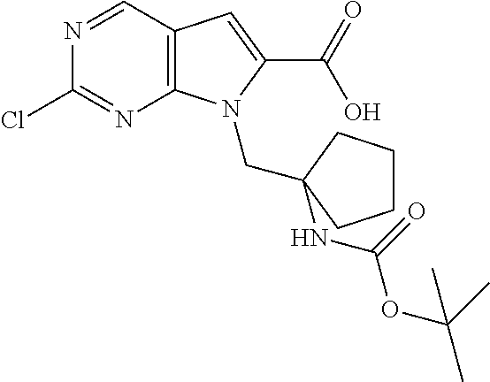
C12=C(C=NC(Cl)=N1)C=C(C(=O)O)N2CC1(NC(OC(C)(C)C)=O)CCCC1
